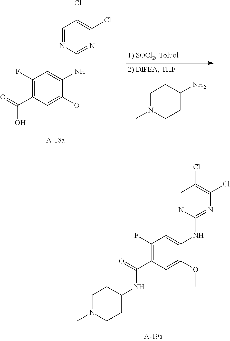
C1=NC(NC2=CC(F)=C(C(NC3CCN(C)CC3)=O)C=C2OC)=NC(Cl)=C1Cl.C1=NC(NC2=CC(F)=C(C(O)=O)C=C2OC)=NC(Cl)=C1Cl.C1N(C)CCC(N)C1
